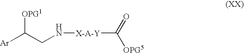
[Ar]C(CN[X-A-Y]C([OPG5])=O)[OPG1]
